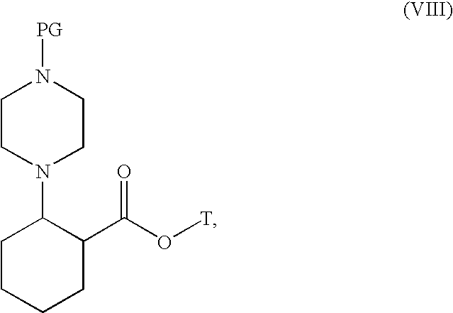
C1CN(C2CCCCC2C(O[T])=O)CCN1[PG]
